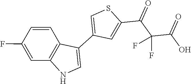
C1=C(F)C=CC2=C1NC=C2C1=CSC(C(C(C(O)=O)(F)F)=O)=C1
